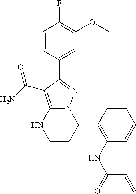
C1=CC(C2=NN3C(=C2C(=O)N)NCCC3C2=C(NC(=O)C=C)C=CC=C2)=CC(OC)=C1F
